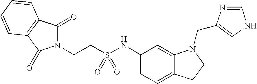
C1(NS(CCN2C(=O)C3=C(C2=O)C=CC=C3)(=O)=O)=CC=C2C(=C1)N(CC1=CNC=N1)CC2
